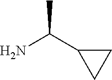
C1(C(N)C)CC1
